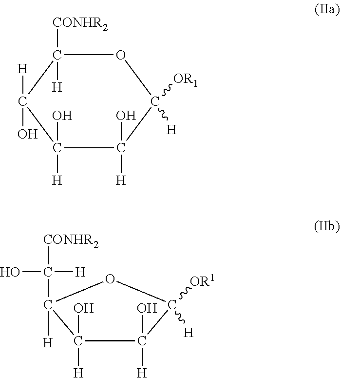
C1([H])(O)C([H])(O)C(C([CONHR2])([H])O)([H])OC1([H])[OR1].C1([H])(O)C(O)([H])C(O)([H])C([H])([OR1])OC1([H])[CONHR2]
